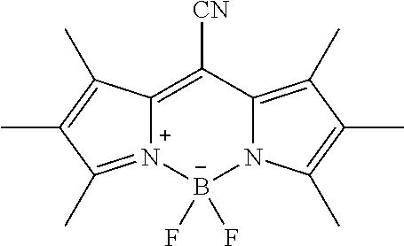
C12=C([CN])C3=C(C)C(C)=C(C)N3[B-](F)(F)[N+]1=C(C)C(C)=C2C
